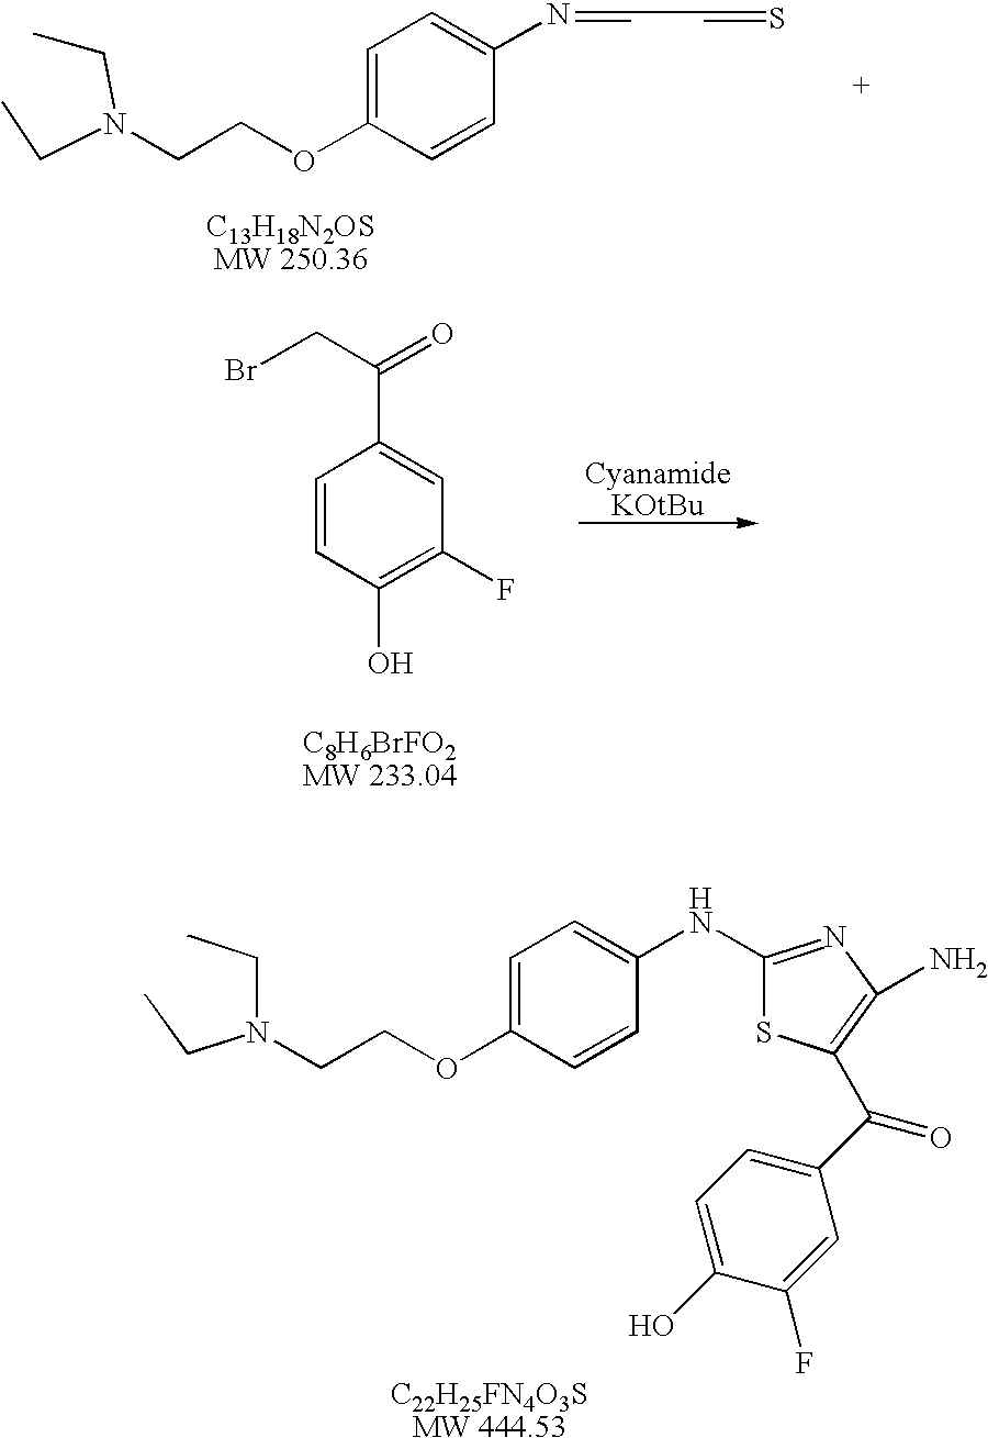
C1=CC(O)=C(F)C=C1C(=O)CBr.C1(NC2=CC=C(OCCN(CC)CC)C=C2)=NC(N)=C(C(C2=CC=C(O)C(F)=C2)=O)S1.C(C)N(CC)CCOC1=CC=C(N=CC=S)C=C1
